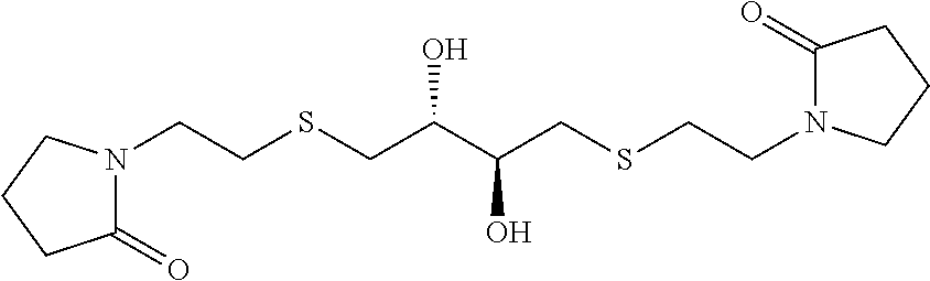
C1(=O)N(CCSCC(O)C(O)CSCCN2C(=O)CCC2)CCC1
